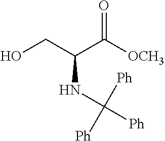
OCC(C([OCH3])=O)NC([Ph])([Ph])[Ph]
